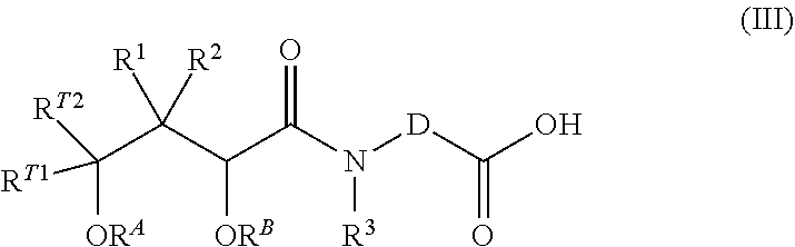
C(C(C(C(N([D]C(O)=O)[R3])=O)[ORB])([R2])[R1])([ORA])([RT1])[RT2]
